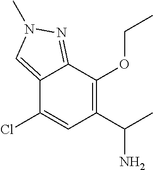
C1(Cl)=CC(C(C)N)=C(OCC)C2=NN(C)C=C12
